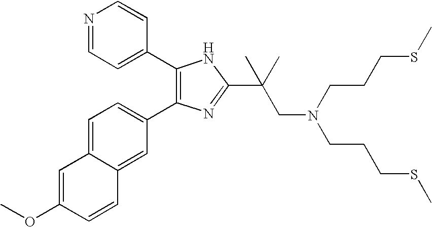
COC1=CC2=CC=C(C3=C(C4=CC=NC=C4)NC(C(CN(CCCSC)CCCSC)(C)C)=N3)C=C2C=C1
